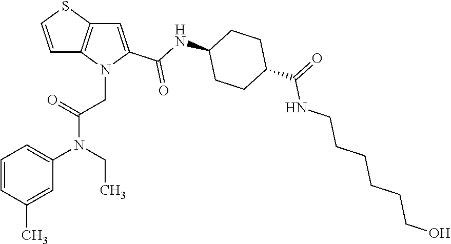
C1=CC(C)=CC(N(CC)C(=O)CN2C(C(=O)NC3CCC(C(NCCCCCCO)=O)CC3)=CC3=C2C=CS3)=C1
